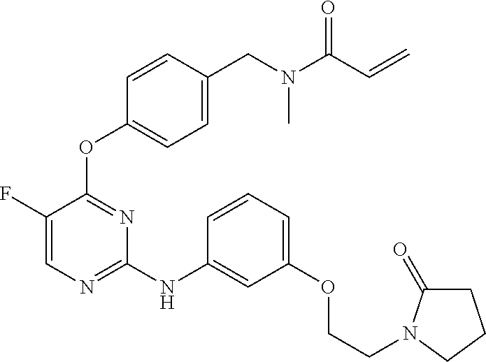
C1(F)=CN=C(NC2=CC(OCCN3C(=O)CCC3)=CC=C2)N=C1OC1=CC=C(CN(C(C=C)=O)C)C=C1
